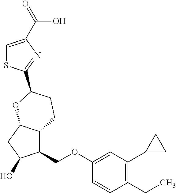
C1(COC2=CC(C3CC3)=C(CC)C=C2)C2C(CC1O)OC(C1=NC(C(O)=O)=CS1)CC2
